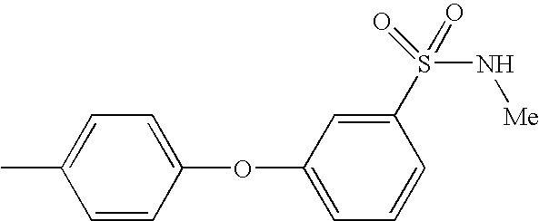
C1=CC(OC2=CC=CC(S(N[Me])(=O)=O)=C2)=CC=C1C
